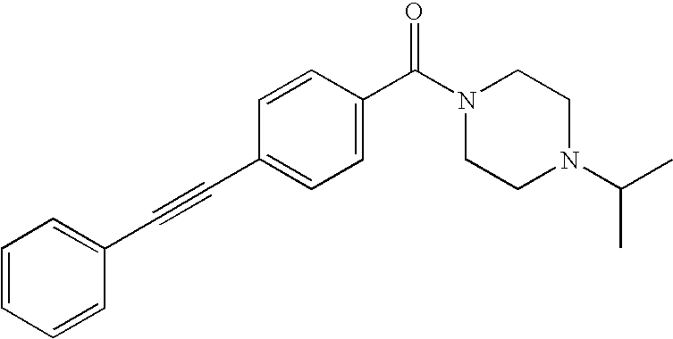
C1=CC=CC(C#CC2=CC=C(C(N3CCN(C(C)C)CC3)=O)C=C2)=C1
